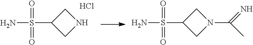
C1(S(N)(=O)=O)CN(C(=N)C)C1.C1(S(N)(=O)=O)CNC1.Cl
